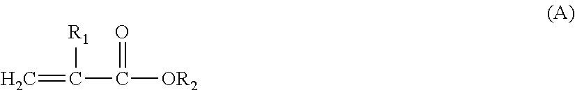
C(C([OR2])=O)(=C)[R1]
